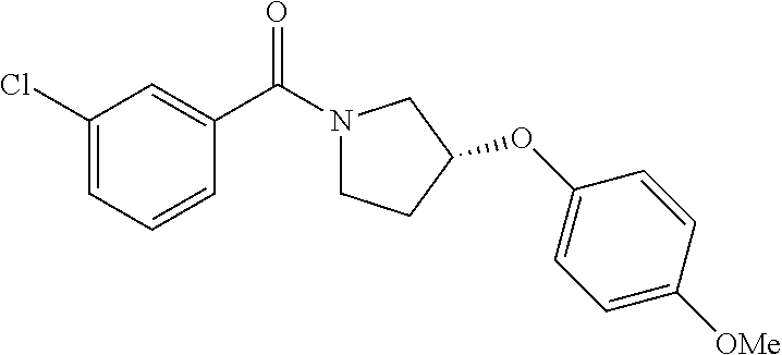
C1(Cl)=CC=CC(C(N2CCC(OC3=CC=C([OMe])C=C3)C2)=O)=C1
